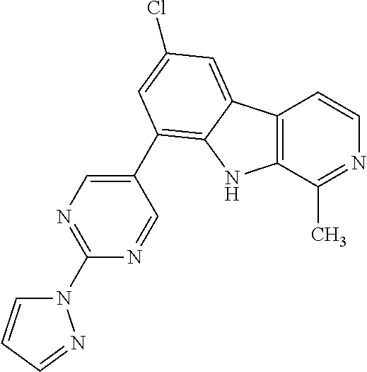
C12=C(C(C)=NC=C1)NC1=C(C3=CN=C(N4C=CC=N4)N=C3)C=C(Cl)C=C21
